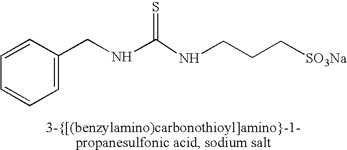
C1=CC(CNC(=S)NCCC[SO3Na])=CC=C1
